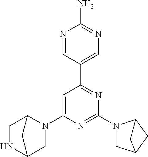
C1=C(N2C3CNC(C2)C3)N=C(N2CC3CC2C3)N=C1C1=CN=C(N)N=C1
